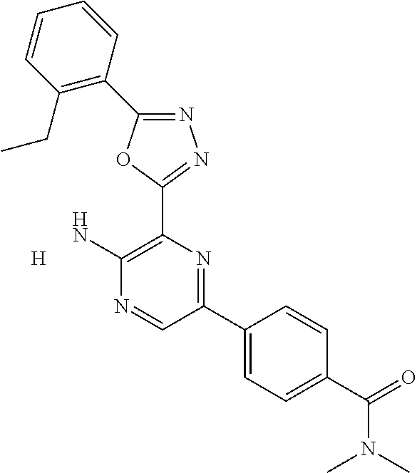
N1=C(C2=C(CC)C=CC=C2)OC(C2=C(N)N=CC(C3=CC=C(C(=O)N(C)C)C=C3)=N2)=N1.[H]
